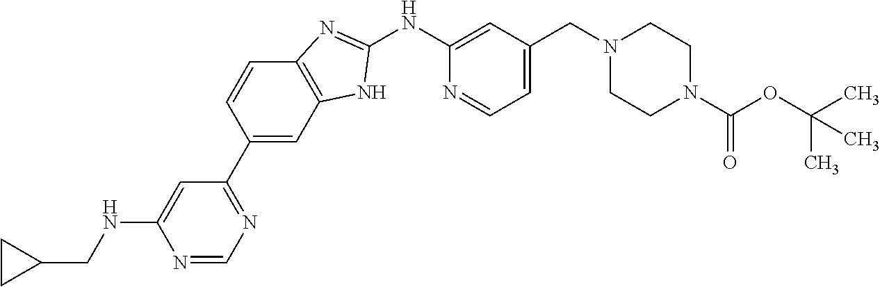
N1=CN=C(C2=CC3=C(C=C2)N=C(NC2=CC(CN4CCN(C(OC(C)(C)C)=O)CC4)=CC=N2)N3)C=C1NCC1CC1
